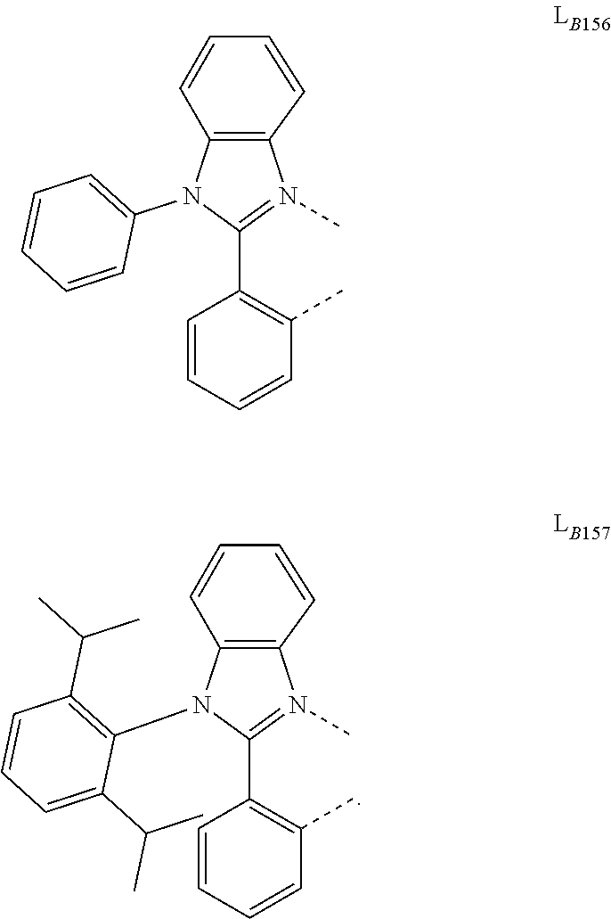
C1=CC=CC(C)=C1C1=N(C)C2=C(N1C1=C(C(C)C)C=CC=C1C(C)C)C=CC=C2.C1=CC=CC(C)=C1C1=N(C)C2=C(N1C1=CC=CC=C1)C=CC=C2
